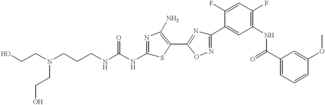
C(CNC(NC1=NC(N)=C(C2=NC(C3=CC(NC(C4=CC=CC(OC)=C4)=O)=C(F)C=C3F)=NO2)S1)=O)CN(CCO)CCO
